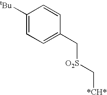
C1([tBu])=CC=C(C[O2S]C[*CH*])C=C1
